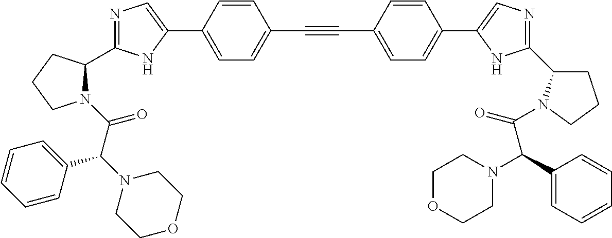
N1=C(C2N(C(C(N3CCOCC3)C3=CC=CC=C3)=O)CCC2)NC(C2=CC=C(C#CC3=CC=C(C4=CN=C(C5CCCN5C(C(N5CCOCC5)C5=CC=CC=C5)=O)N4)C=C3)C=C2)=C1
